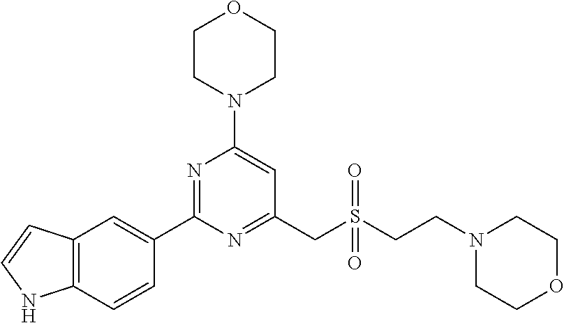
C1CN(C2=CC(CS(CCN3CCOCC3)(=O)=O)=NC(C3=CC4=C(C=C3)NC=C4)=N2)CCO1
